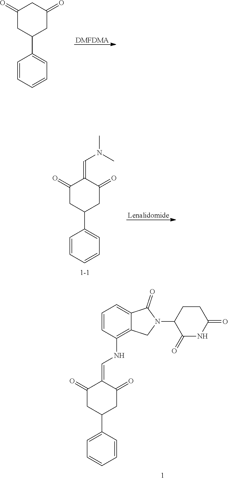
[DMFDMA].C1=CC=CC=C1C1CC(=O)CC(=O)C1.[Lenalidomide].C1=CC=CC=C1C1CC(=O)C(=CN(C)C)C(=O)C1.C1=C(C2CC(=O)C(=CNC3=C4C(=CC=C3)C(=O)N(C3C(=O)NC(=O)CC3)C4)C(=O)C2)C=CC=C1
